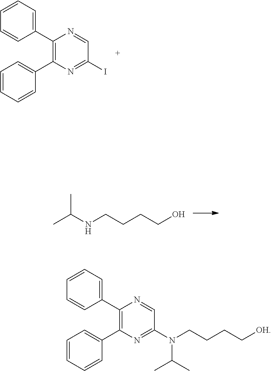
C1=CC=CC(C2=C(C3=CC=CC=C3)N=CC(N(CCCC[OH])C(C)C)=N2)=C1.C1=CC=CC(C2=C(C3=CC=CC=C3)N=CC(I)=N2)=C1.CC(NCCCCO)C
